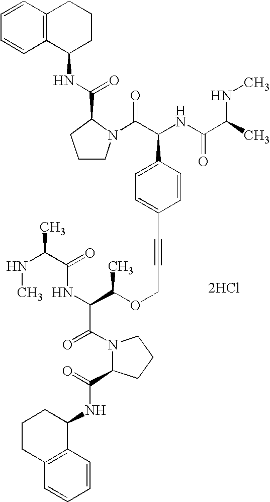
[2HCl].N(C(C(=O)NC(C(N1C(C(NC2CCCC3=C2C=CC=C3)=O)CCC1)=O)C(OCC#CC1=CC=C(C(NC(C(NC)C)=O)C(=O)N2CCCC2C(=O)NC2CCCC3=C2C=CC=C3)C=C1)C)C)C
